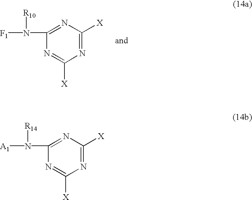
N1=C([X])N=C(N([R14])[A1])N=C1[X].N1=C([X])N=C(N([R10])[F1])N=C1[X]
